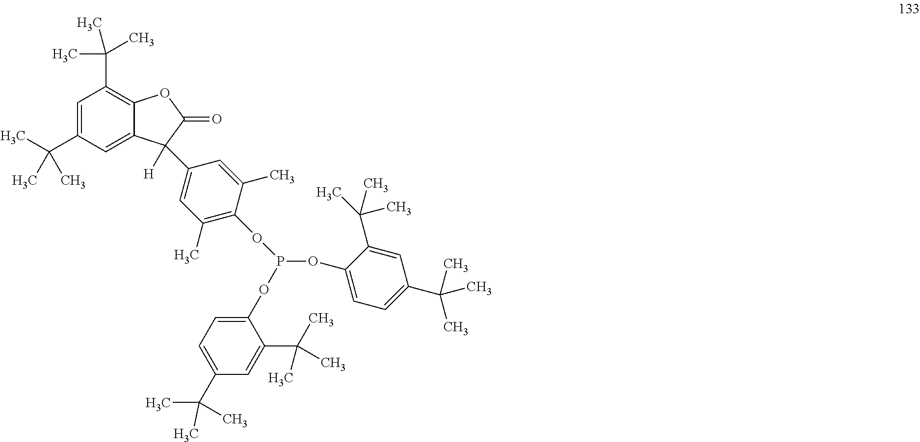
C1=C(C(C)(C)C)C=C2C(=C1C(C)(C)C)OC(=O)C2([H])C1=CC(C)=C(OP(OC2=CC=C(C(C)(C)C)C=C2C(C)(C)C)OC2=CC=C(C(C)(C)C)C=C2C(C)(C)C)C(C)=C1
